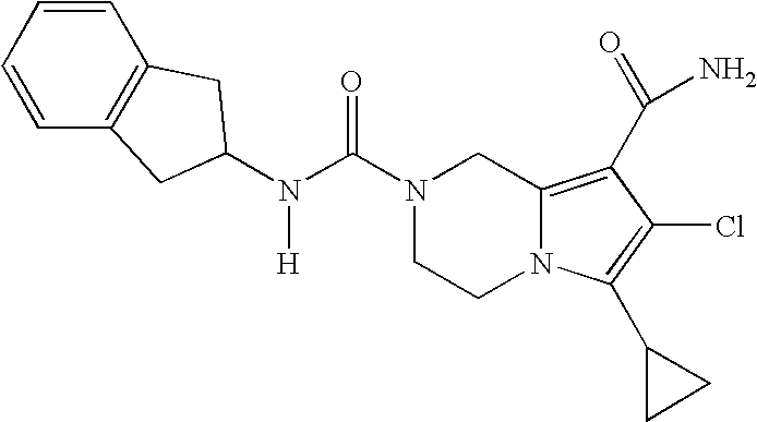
N(C(N1CCN2C(=C(C(=O)N)C(Cl)=C2C2CC2)C1)=O)([H])C1CC2=C(C=CC=C2)C1
